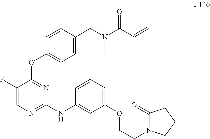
O(C1=CC=CC(NC2=NC=C(F)C(OC3=CC=C(CN(C(C=C)=O)C)C=C3)=N2)=C1)CCN1C(=O)CCC1
